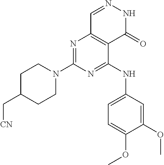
N1=C(N2CCC(C[CN])CC2)N=C(NC2=CC=C(OC)C(OC)=C2)C2=C1C=NNC2=O
